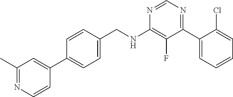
N1=CN=C(C2=CC=CC=C2Cl)C(F)=C1NCC1=CC=C(C2=CC(C)=NC=C2)C=C1
